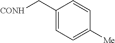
C1(C[CONH])=CC=C([Me])C=C1
